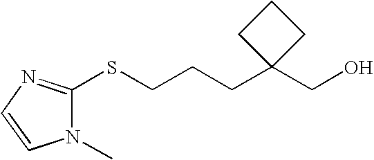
OCC1(CCCSC2=NC=CN2C)CCC1
